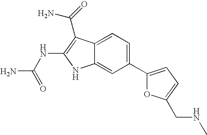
C1(C2=CC=C(CNC)O2)=CC=C2C(=C1)NC(NC(N)=O)=C2C(=O)N
